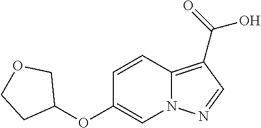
C1=CC2=C(C(=O)O)C=NN2C=C1OC1COCC1
